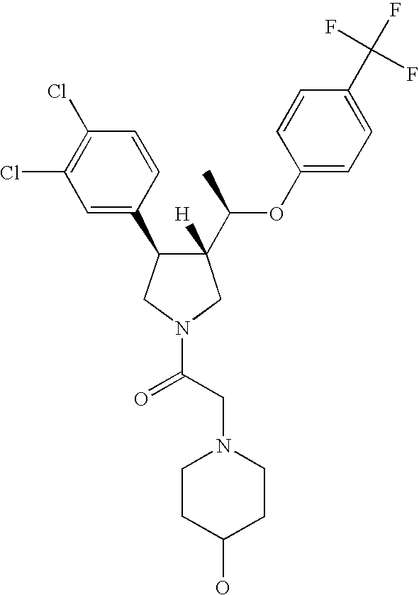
C1(C(C)OC2=CC=C(C(F)(F)F)C=C2)([H])C(C2=CC(Cl)=C(Cl)C=C2)CN(C(CN2CCC(O)CC2)=O)C1
